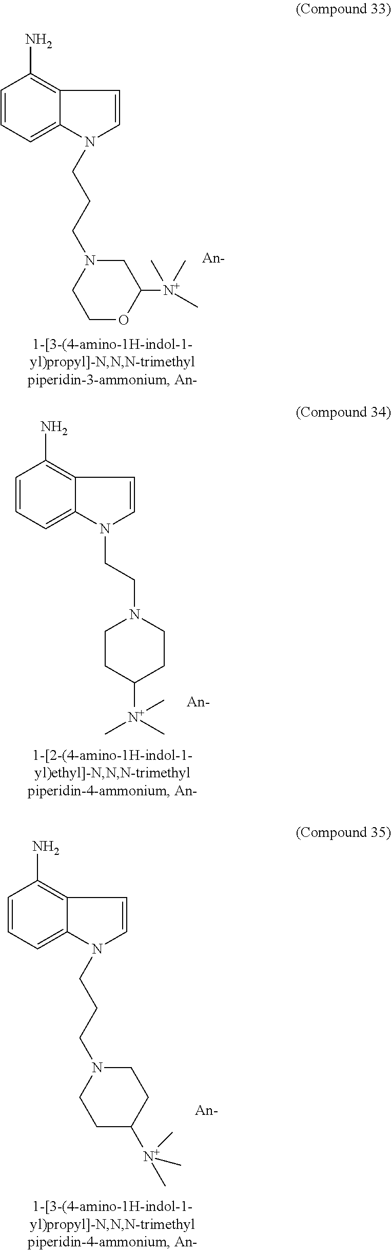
C12=C(N)C=CC=C1N(CCCN1CCOC([N+](C)(C)C)C1)C=C2.C12=C(N)C=CC=C1N(CCN1CCC([N+](C)(C)C)CC1)C=C2.C12=C(N)C=CC=C1N(CCCN1CCC([N+](C)(C)C)CC1)C=C2
